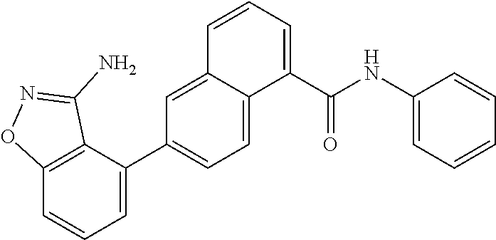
C1(C2=CC=CC3=C2C(N)=NO3)=CC=C2C(=C1)C=CC=C2C(NC1=CC=CC=C1)=O
